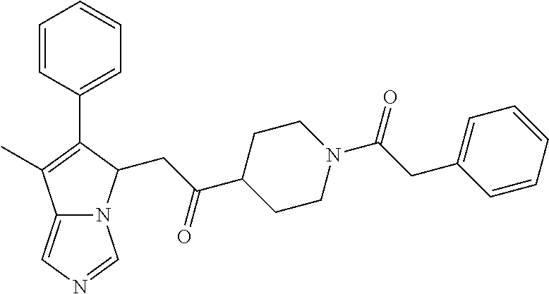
C12=CN=CN1C(CC(C1CCN(C(=O)CC3=CC=CC=C3)CC1)=O)C(C1=CC=CC=C1)=C2C
